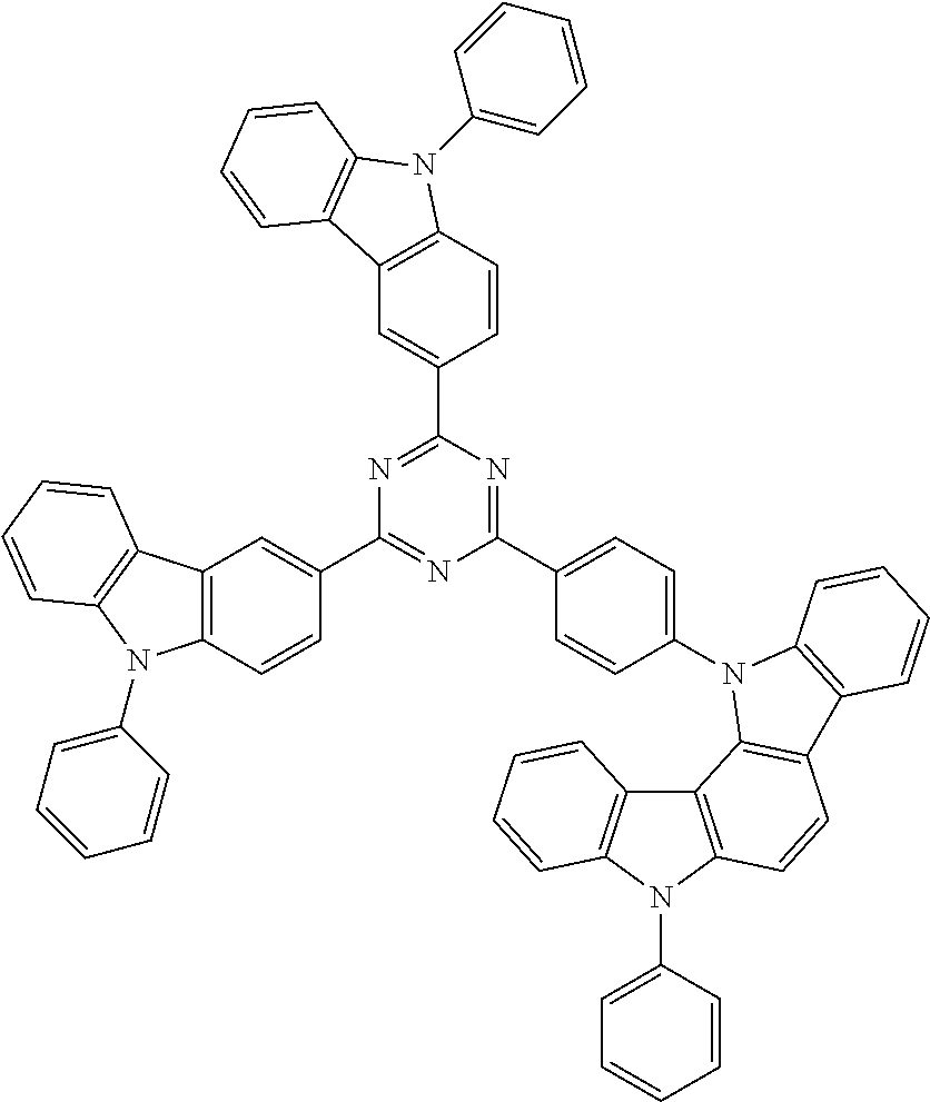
C12=C(C=CC(C3=NC(C4=CC=C(N5C6=C(C7=C5C=CC=C7)C=CC5=C6C6=C(N5C5=CC=CC=C5)C=CC=C6)C=C4)=NC(C4=CC5=C(C=C4)N(C4=CC=CC=C4)C4=C5C=CC=C4)=N3)=C1)N(C1=CC=CC=C1)C1=C2C=CC=C1
